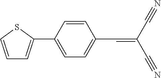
C1=CC(C=C(C#N)C#N)=CC=C1C1=CC=CS1
